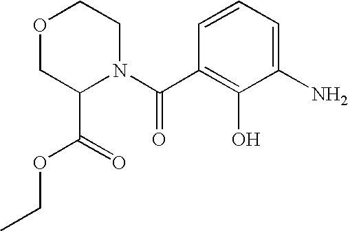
C(C1=C(O)C(N)=CC=C1)(=O)N1C(C(OCC)=O)COCC1
